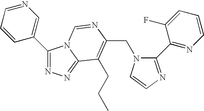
C(N1C(C2=NC=CC=C2F)=NC=C1)C1=C(CCC)C2=NN=C(C3=CN=CC=C3)N2C=N1
